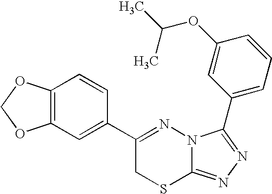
C12=C(C=C(C3=NN4C(=NN=C4C4=CC=CC(OC(C)C)=C4)SC3)C=C1)OCO2
